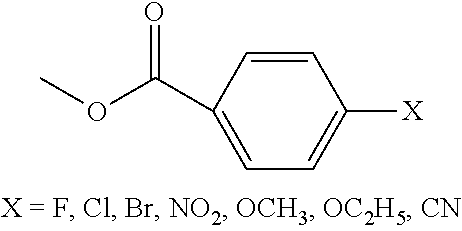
C1=CC(C(OC)=O)=CC=C1[X]
